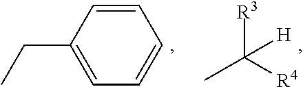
C(C1=CC=CC=C1)C.CC([R4])([R3])[H]
